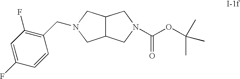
C1=CC(F)=CC(F)=C1CN1CC2C(C1)CN(C(OC(C)(C)C)=O)C2
